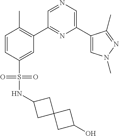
C1=CC(S(=O)(=O)NC2CC3(C2)CC(O)C3)=CC(C2=NC(C3=CN(C)N=C3C)=CN=C2)=C1C
